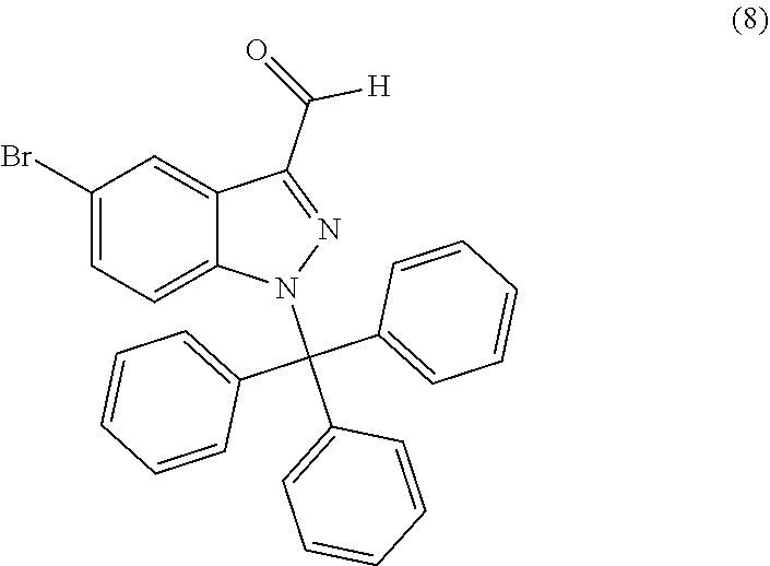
C12=CC=C(Br)C=C1C(C(=O)[H])=NN2C(C1=CC=CC=C1)(C1=CC=CC=C1)C1=CC=CC=C1
